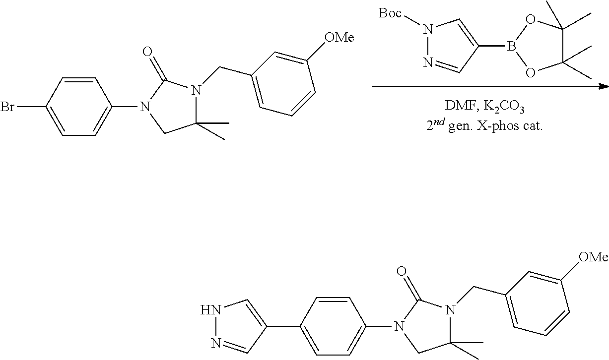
C1(C)(C)C(C)(C)OB(C2=CN([Boc])N=C2)O1.C1=CC(N2CC(C)(C)N(CC3=CC=CC([OMe])=C3)C2=O)=CC=C1Br.C1=CC(N2CC(C)(C)N(CC3=CC=CC([OMe])=C3)C2=O)=CC=C1C1=CNN=C1
